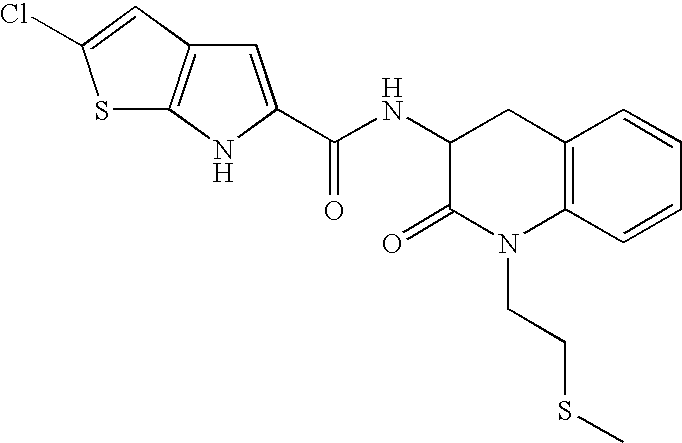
C12=C(C=CC=C1)N(CCSC)C(=O)C(NC(=O)C1=CC3=C(N1)SC(Cl)=C3)C2
